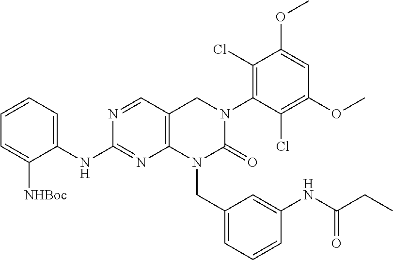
C1(NC2=CC=CC=C2[NHBoc])=NC2=C(CN(C3=C(Cl)C(OC)=CC(OC)=C3Cl)C(=O)N2CC2=CC=CC(NC(CC)=O)=C2)C=N1
